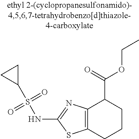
C12=C(N=C(NS(=O)(=O)C3CC3)S1)C(C(=O)OCC)CCC2
